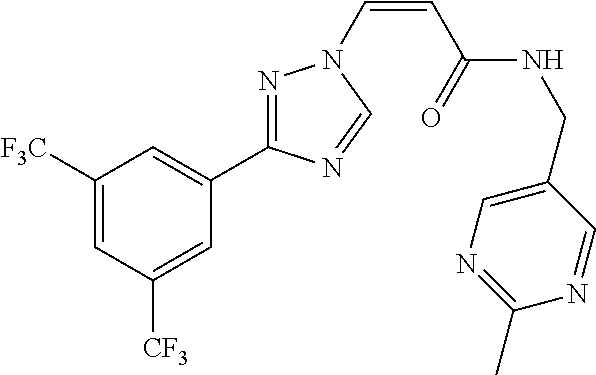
C1([F3C])=CC([CF3])=CC(C2=NN(C=CC(NCC3=CN=C(C)N=C3)=O)C=N2)=C1
